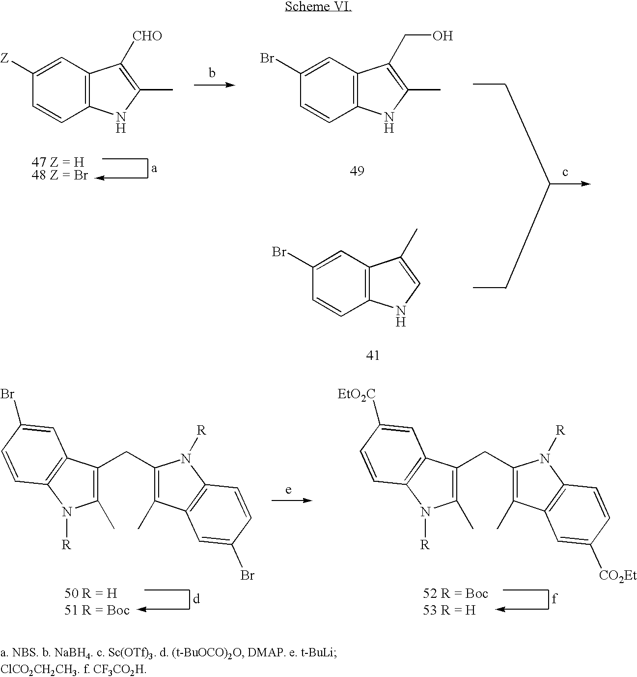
C12=C(C=C([Z])C=C1)C([CHO])=C(C)N2.C12=C(C=C(Br)C=C1)C(CO)=C(C)N2.C12=C(C=C(Br)C=C1)C(C)=CN2.C1(C)=C(CC2=C(C)C3=C(N2[R])C=CC(Br)=C3)C2=C(N1[R])C=CC(Br)=C2.C1(C)=C(CC2=C(C)C3=C(N2[R])C=CC([CO2Et])=C3)C2=C(N1[R])C=CC([EtO2C])=C2
